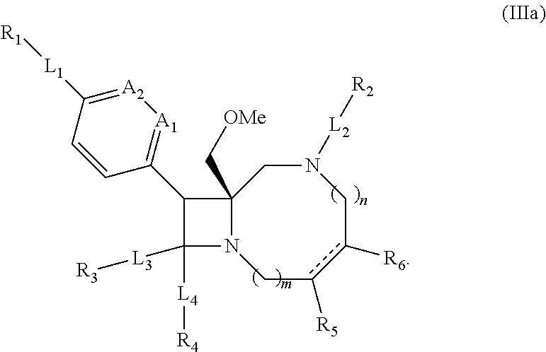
C12(C[OMe])N(Cc([R5])c([R6])CN([L2][R2])C1)C([L3][R3])([L4][R4])C2C1=[A1][A2]=C([L1][R1])C=C1
